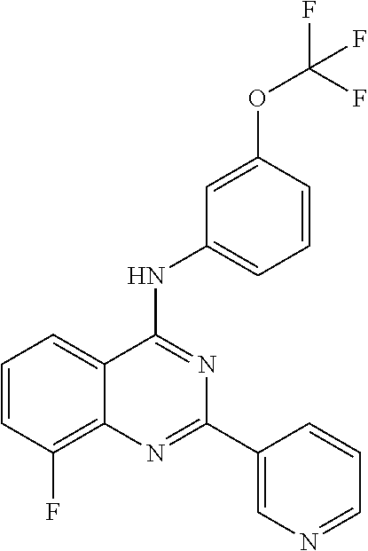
C1=CC(F)=C2C(=C1)C(NC1=CC=CC(OC(F)(F)F)=C1)=NC(C1=CN=CC=C1)=N2
